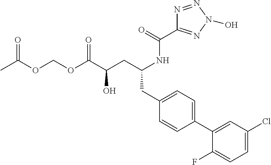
O(C(C(CC(NC(C1=NN(O)N=N1)=O)CC1=CC=C(C2=CC(Cl)=CC=C2F)C=C1)O)=O)COC(C)=O
